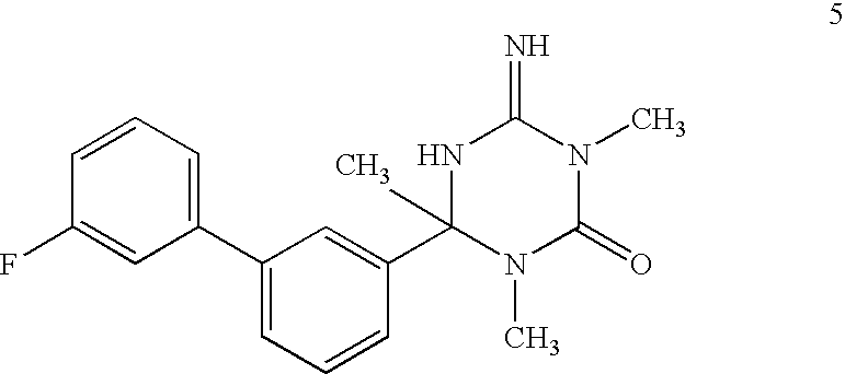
C1=CC(F)=CC(C2=CC=CC(C3(C)N(C)C(=O)N(C)C(=N)N3)=C2)=C1
